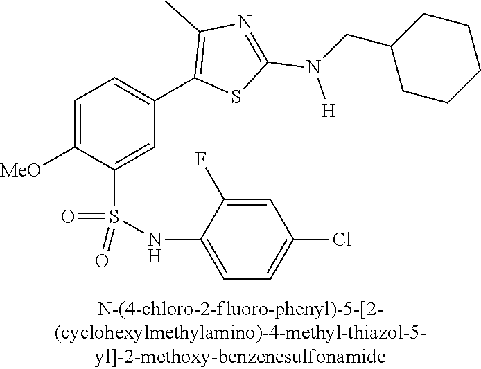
C1=C([MeO])C(S(NC2=CC=C(Cl)C=C2F)(=O)=O)=CC(C2=C(C)N=C(N(CC3CCCCC3)[H])S2)=C1
